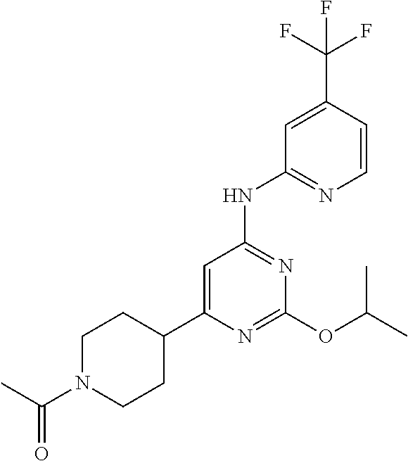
N1=C(OC(C)C)N=C(NC2=NC=CC(C(F)(F)F)=C2)C=C1C1CCN(C(C)=O)CC1
